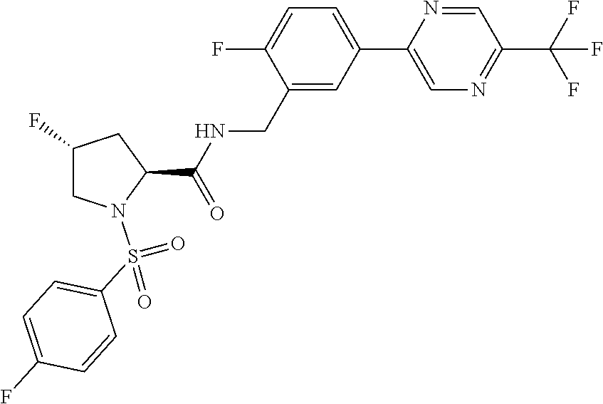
C1(F)=CC=C(C2=CN=C(C(F)(F)F)C=N2)C=C1CNC(C1N(S(C2=CC=C(F)C=C2)(=O)=O)CC(F)C1)=O
